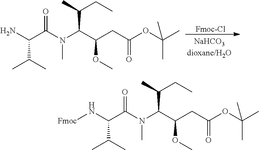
N(C(C(CC(OC(C)(C)C)=O)OC)C(C)CC)(C)C(C(N[Fmoc])C(C)C)=O.N(C(C(CC(OC(C)(C)C)=O)OC)C(C)CC)(C)C(C(N)C(C)C)=O.[Fmoc-Cl]
